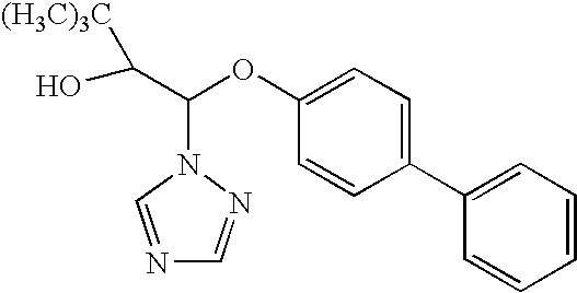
N1=CN(C(OC2=CC=C(C3=CC=CC=C3)C=C2)C(O)[(H3C)3C])N=C1
